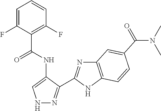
C1=C(F)C(C(NC2=CNN=C2C2=NC3=C(N2)C=CC(C(N(C)C)=O)=C3)=O)=C(F)C=C1
